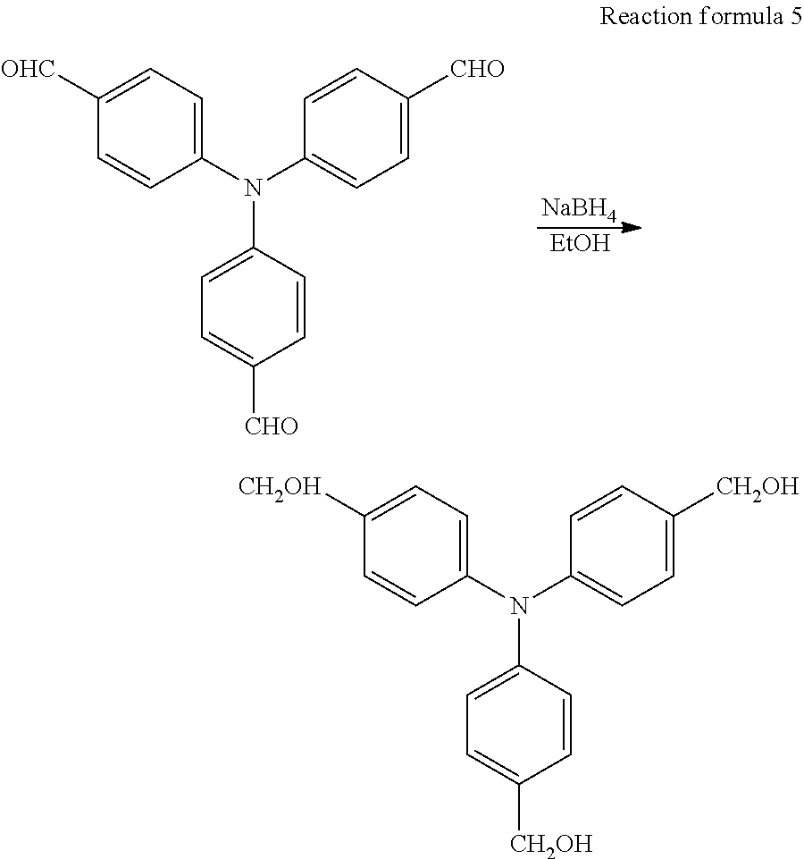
C1([OHC])=CC=C(N(C2=CC=C([CHO])C=C2)C2=CC=C([CHO])C=C2)C=C1.[NaBH4].[EtOH].C1([CH2OH])=CC=C(N(C2=CC=C([CH2OH])C=C2)C2=CC=C([CH2OH])C=C2)C=C1
